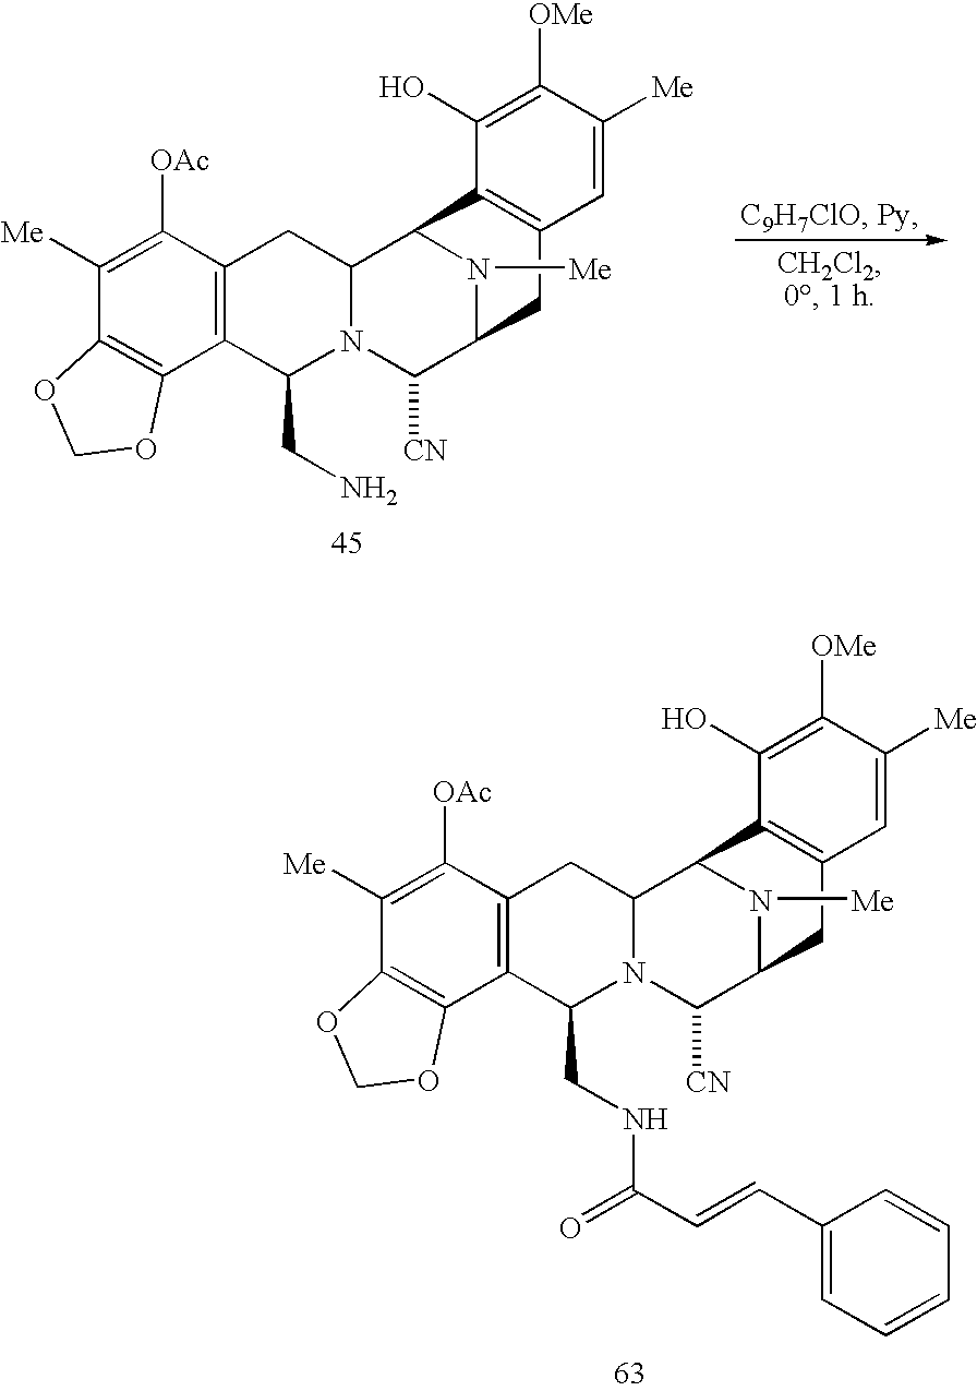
C12=C(C3=C(C([OAc])=C1[Me])CC1N(C3CNC(C=CC3=CC=CC=C3)=O)C([CN])C3N([Me])C1C1=C(C3)C=C([Me])C([OMe])=C1O)OCO2.C12=C(C3=C(C([OAc])=C1[Me])CC1N(C3CN)C([CN])C3N([Me])C1C1=C(C3)C=C([Me])C([OMe])=C1O)OCO2
